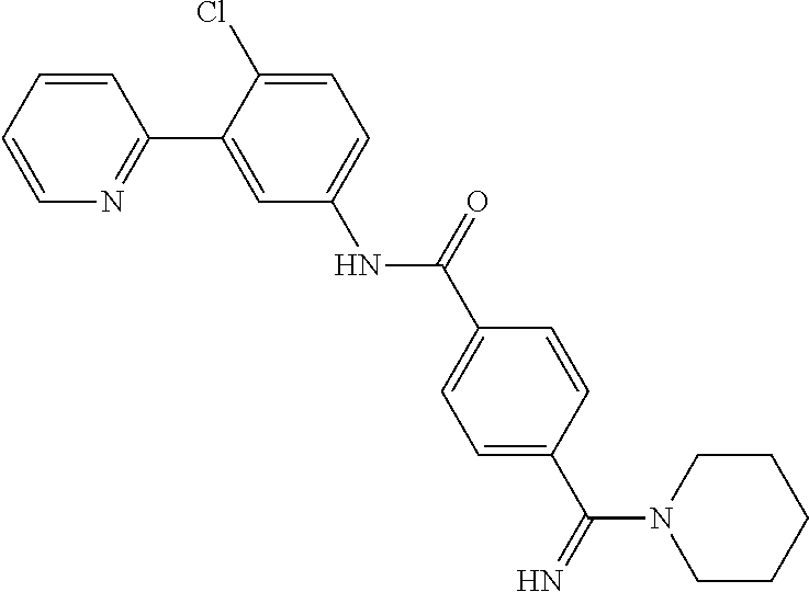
C1=CC=CN=C1C1=CC(NC(C2=CC=C(C(=N)N3CCCCC3)C=C2)=O)=CC=C1Cl
